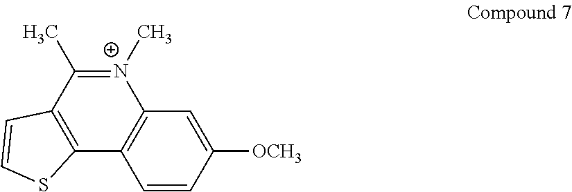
C1=CC([OCH3])=CC2=C1C1=C(C(C)=[N+]2C)C=CS1
